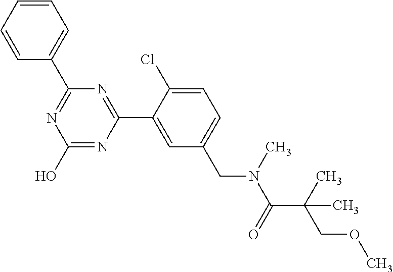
N1=C(C2=CC=CC=C2)N=C(C2=CC(CN(C(C(COC)(C)C)=O)C)=CC=C2Cl)N=C1O
